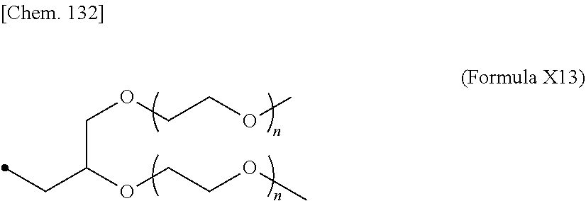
C(C(OCCOC)COCCOC)C
